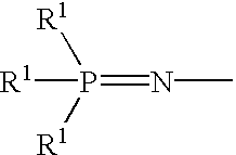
[R1]P([R1])([R1])=NC
